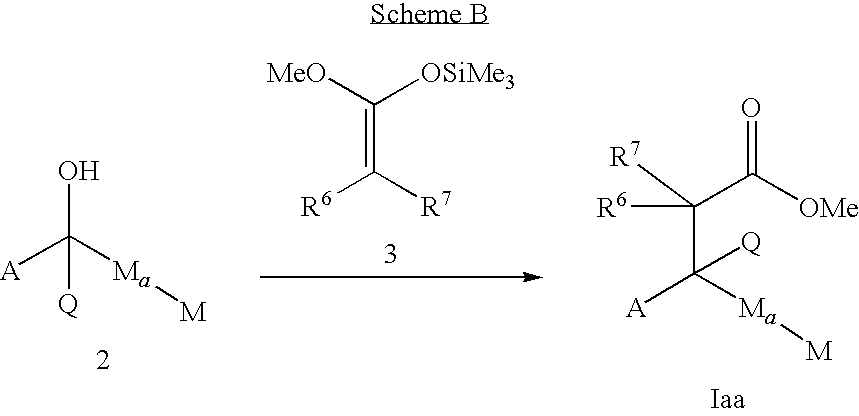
C(=C([R7])[R6])([MeO])[OSiMe3].[A]C([Ma][M])(O)[Q].[A]C([Ma][M])(C([R7])(C([OMe])=O)[R6])[Q]
